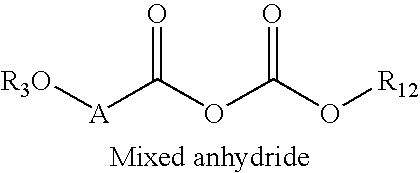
[R3O][A]C(OC(O[R12])=O)=O
